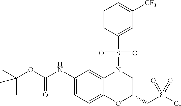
C(OC(NC1=CC=C2C(=C1)N(S(C1=CC([CF3])=CC=C1)(=O)=O)CC(CS(Cl)(=O)=O)O2)=O)(C)(C)C
